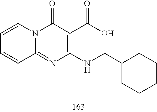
C1=CC=C(C)C2=NC(NCC3CCCCC3)=C(C(O)=O)C(=O)N12
